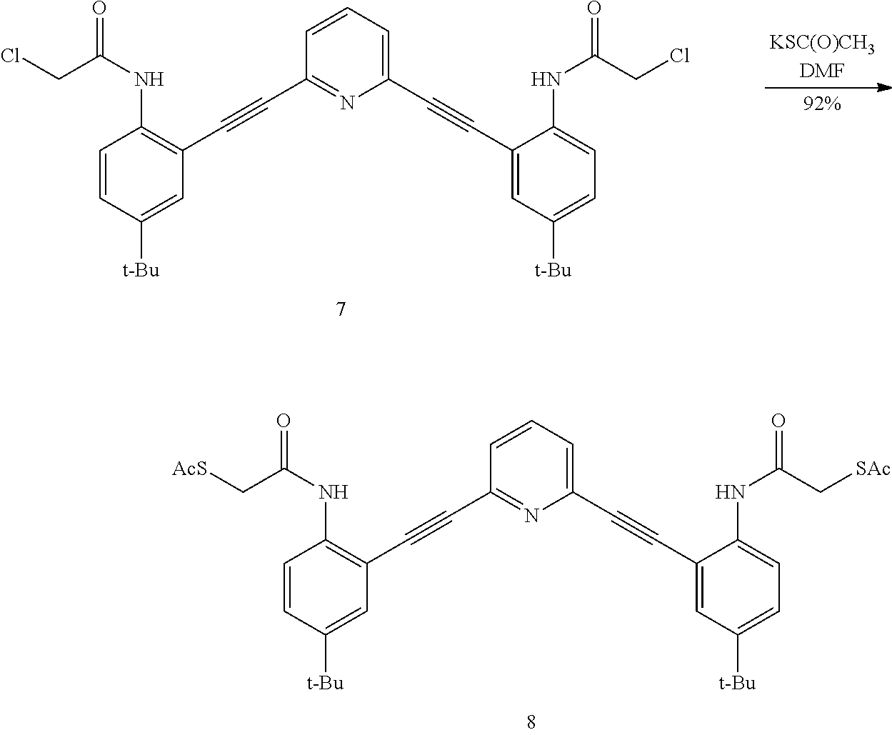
C1=C(C#CC2=CC([t-Bu])=CC=C2NC(CCl)=O)N=C(C#CC2=C(NC(=O)CCl)C=CC([t-Bu])=C2)C=C1.C1=C(C#CC2=CC([t-Bu])=CC=C2NC(C[SAc])=O)N=C(C#CC2=C(NC(=O)C[AcS])C=CC([t-Bu])=C2)C=C1
